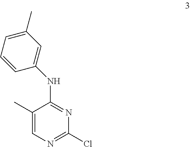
C1(C)=CN=C(Cl)N=C1NC1=CC(C)=CC=C1
